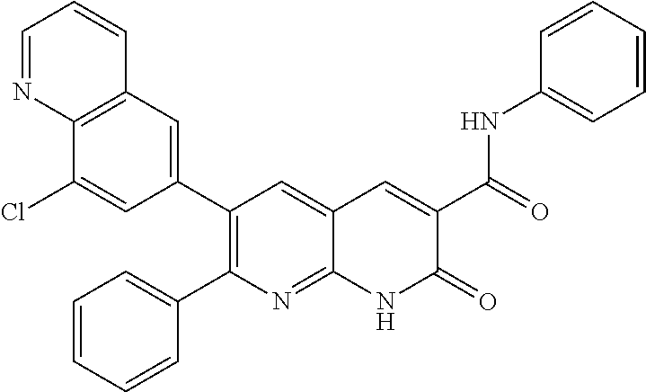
C12=C(C=C(C3=C(C4=CC=CC=C4)N=C4C(=C3)C=C(C(NC3=CC=CC=C3)=O)C(=O)N4)C=C1Cl)C=CC=N2
